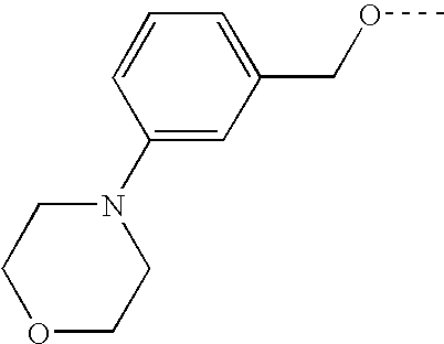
O1CCN(C2=CC(COC)=CC=C2)CC1
